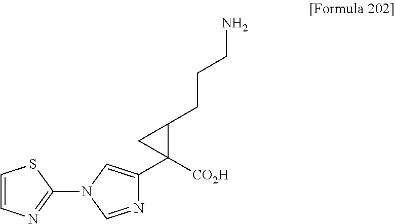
C1(N2C=NC(C3([CO2H])C(CCCN)C3)=C2)=NC=CS1
